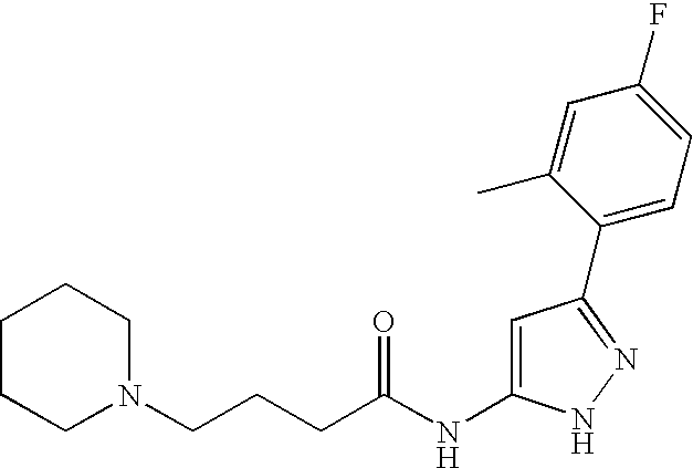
C1CCN(CCCC(NC2=CC(C3=CC=C(F)C=C3C)=NN2)=O)CC1
